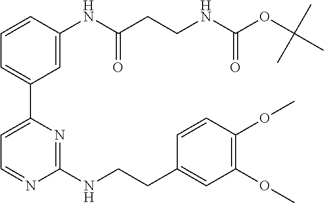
C1=CC(NC(CCNC(OC(C)(C)C)=O)=O)=CC(C2=CC=NC(NCCC3=CC(OC)=C(OC)C=C3)=N2)=C1
